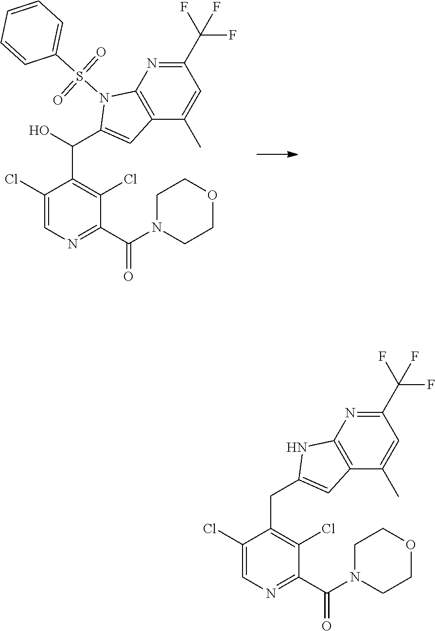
C1(C(F)(F)F)=NC2=C(C(C)=C1)C=C(C(C1=C(Cl)C(C(N3CCOCC3)=O)=NC=C1Cl)O)N2S(C1=CC=CC=C1)(=O)=O.C1(C(F)(F)F)=NC2=C(C(C)=C1)C=C(CC1=C(Cl)C(C(N3CCOCC3)=O)=NC=C1Cl)N2
